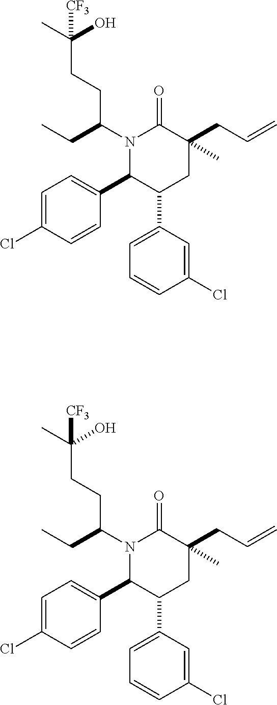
N1(C(CCC(C)(O)[CF3])CC)C(C2=CC=C(Cl)C=C2)C(C2=CC=CC(Cl)=C2)CC(CC=C)(C)C1=O.N1(C(CCC(C)(O)[CF3])CC)C(C2=CC=C(Cl)C=C2)C(C2=CC=CC(Cl)=C2)CC(CC=C)(C)C1=O
